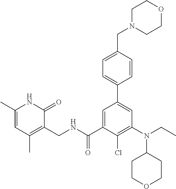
C1(C)=CC(C)=C(CNC(C2=CC(C3=CC=C(CN4CCOCC4)C=C3)=CC(N(CC)C3CCOCC3)=C2Cl)=O)C(=O)N1
